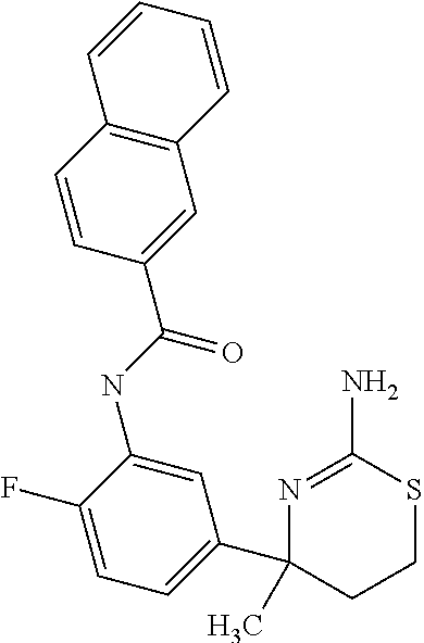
N(C1=CC(C2(C)CCSC(N)=N2)=CC=C1F)C(=O)C1=CC2=C(C=C1)C=CC=C2
